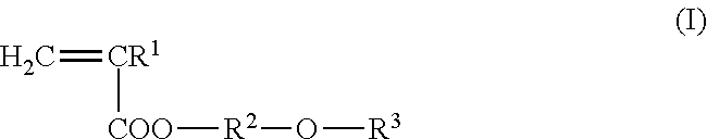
[CR1]([COO][R2]O[R3])=C
